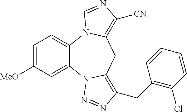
C12=CC=C([MeO])C=C1N1C(=C(CC3=C(Cl)C=CC=C3)N=N1)CC1=C([CN])N=CN21
